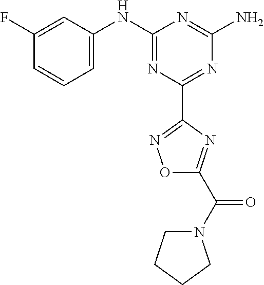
C1(F)=CC(NC2=NC(C3=NOC(C(=O)N4CCCC4)=N3)=NC(N)=N2)=CC=C1
